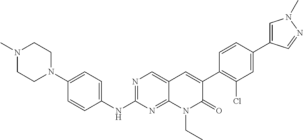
N1(C)CCN(C2=CC=C(NC3=NC=C4C(=N3)N(CC)C(=O)C(C3=C(Cl)C=C(C5=CN(C)N=C5)C=C3)=C4)C=C2)CC1
